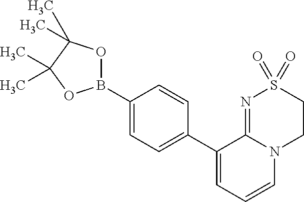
C1(C2=CC=CN3C2=NS(=O)(=O)CC3)=CC=C(B2OC(C)(C)C(C)(C)O2)C=C1
